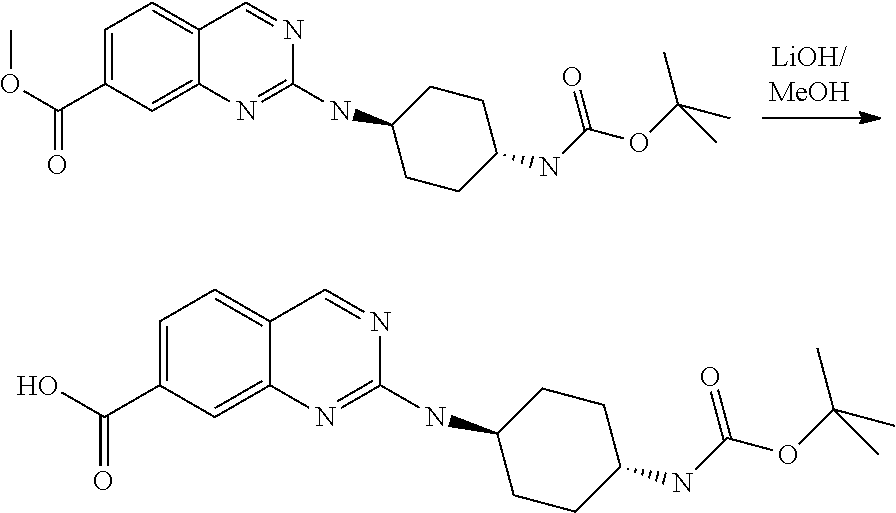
C1=C(C(=O)O)C=C2C(=C1)C=NC(NC1CCC(NC(OC(C)(C)C)=O)CC1)=N2.C1=C(C(=O)OC)C=C2C(=C1)C=NC(NC1CCC(NC(OC(C)(C)C)=O)CC1)=N2
